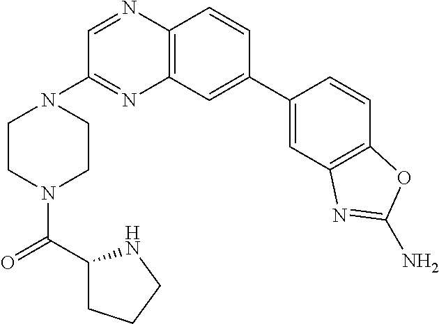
C1=C(C2=CC3=C(N=CC(N4CCN(C(=O)C5CCCN5)CC4)=N3)C=C2)C=CC2=C1N=C(N)O2
